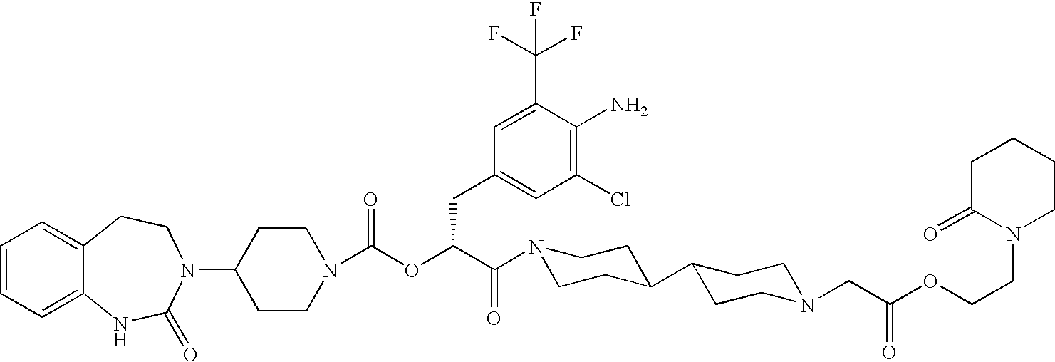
C1(N2C(=O)NC3=CC=CC=C3CC2)CCN(C(OC(C(N2CCC(C3CCN(CC(=O)OCCN4CCCCC4=O)CC3)CC2)=O)CC2=CC(Cl)=C(N)C(C(F)(F)F)=C2)=O)CC1
